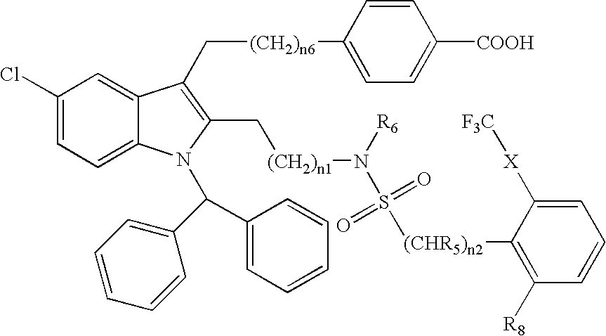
C1(Cl)=CC=C2C(=C1)C(C[(CH2)n6]C1=CC=C([COOH])C=C1)=C(C[(CH2)n1]N([R6])S(=O)(=O)[(CHR5)n2]C1=C([R8])C=CC=C1[X][F3C])N2C(C1=CC=CC=C1)C1=CC=CC=C1
